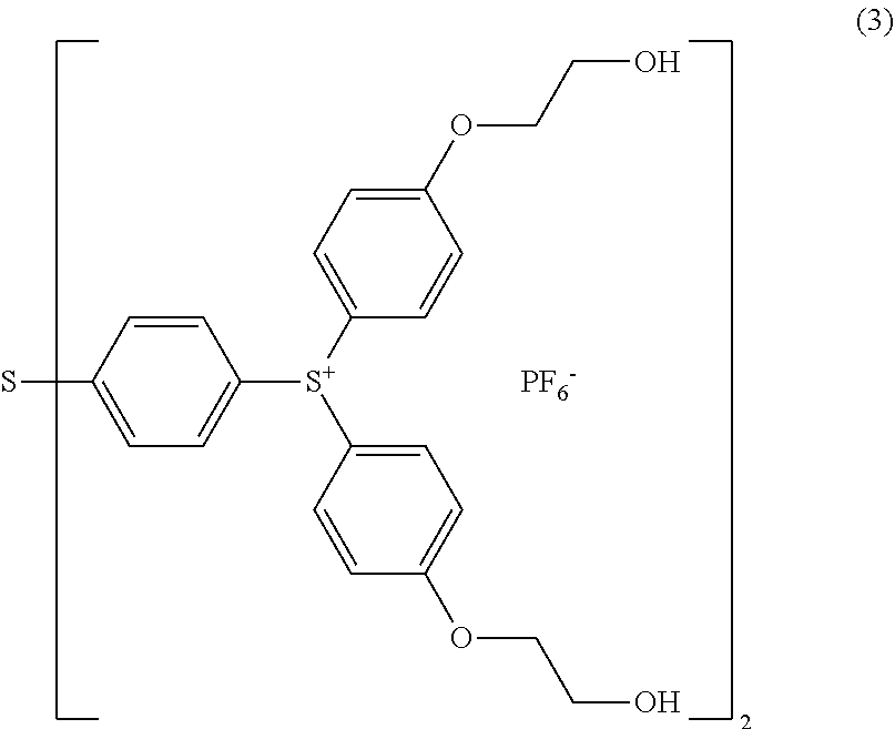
SC1=CC=C([S+](C2=CC=C(OCCO)C=C2)C2=CC=C(OCCO)C=C2)C=C1.[PF6-]
